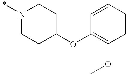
N1(C)CCC(OC2=C(OC)C=CC=C2)CC1
